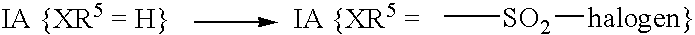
C[SO2][halogen}]
